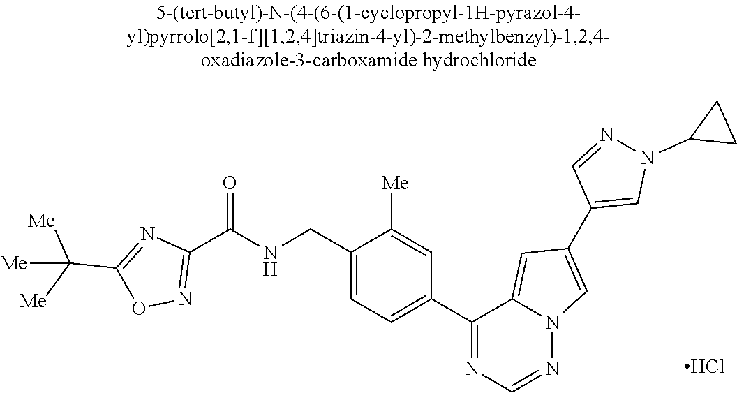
C1(CNC(C2=NOC(C([Me])([Me])[Me])=N2)=O)=CC=C(C2=NC=NN3C2=CC(C2=CN(C4CC4)N=C2)=C3)C=C1[Me].Cl
